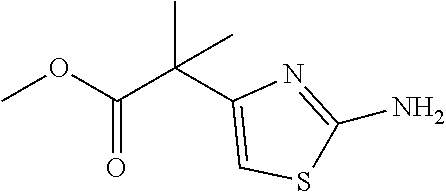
COC(C(C1=CSC(N)=N1)(C)C)=O
